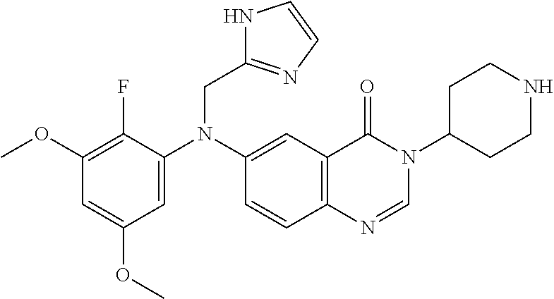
C1(OC)=C(F)C(N(C2=CC3=C(C=C2)N=CN(C2CCNCC2)C3=O)CC2=NC=CN2)=CC(OC)=C1
